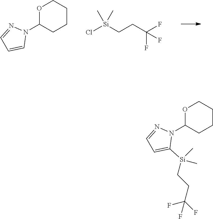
O1C(N2N=CC=C2)CCCC1.Cl[Si](C)(C)CCC(F)(F)F.O1C(N2N=CC=C2[Si](C)(C)CCC(F)(F)F)CCCC1
